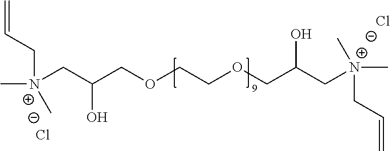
[N+](CC(COCCOCC(C[N+](C)(CC=C)C)O)O)(C)(CC=C)C.[Cl-].[Cl-]
